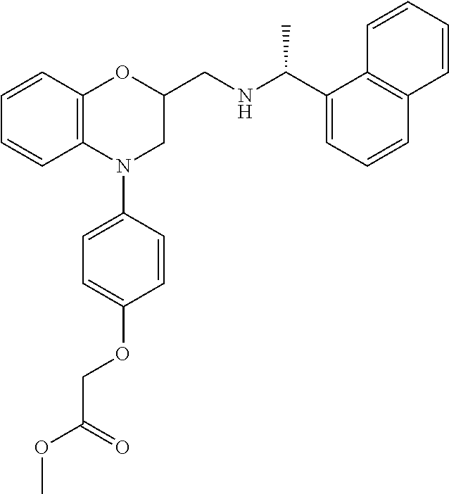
C1=CC2=C(C=C1)N(C1=CC=C(OCC(=O)OC)C=C1)CC(CNC(C1=CC=CC3=C1C=CC=C3)C)O2
